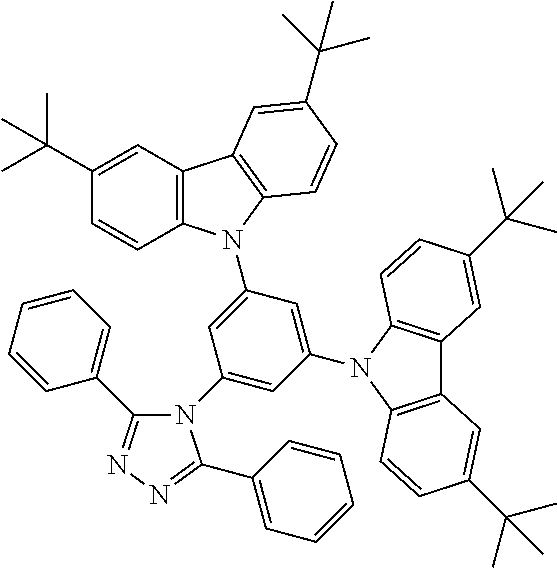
C12=C(N(C3=CC(N4C5=C(C6=C4C=CC(C(C)(C)C)=C6)C=C(C(C)(C)C)C=C5)=CC(N4C(C5=CC=CC=C5)=NN=C4C4=CC=CC=C4)=C3)C3=C1C=C(C(C)(C)C)C=C3)C=CC(C(C)(C)C)=C2
